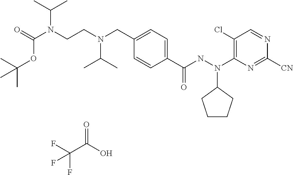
C1=CC(C(NN(C2=C(Cl)C=NC([CN])=N2)C2CCCC2)=O)=CC=C1CN(CCN(C(=O)OC(C)(C)C)C(C)C)C(C)C.O=C(O)C(F)(F)F
